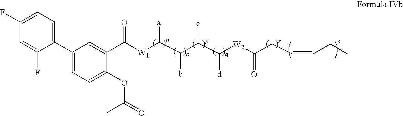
C1(C2=CC=C(OC(=O)C)C(C([W1]C(C(b)C(c)C([W2]C(CC=CCC)=O)[d])[a])=O)=C2)=CC=C(F)C=C1F
